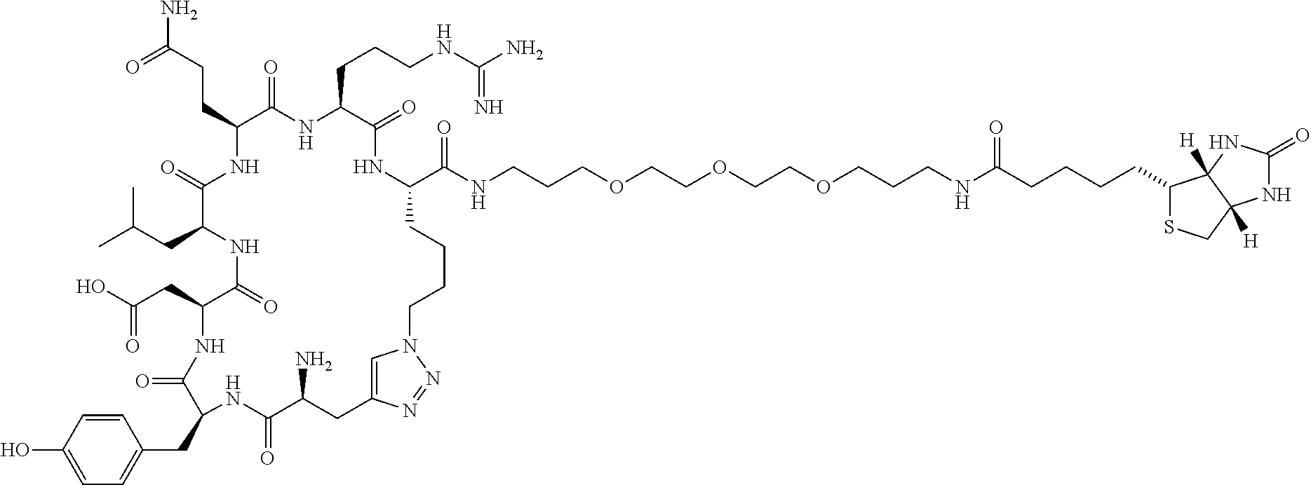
C(C1C(=O)NC(CCCNC(N)=N)C(=O)NC(C(NCCCOCCOCCOCCCNC(CCCCC2SCC3([H])C2([H])NC(=O)N3)=O)=O)CCCCN2C=C(N=N2)CC(N)C(=O)NC(CC2=CC=C(O)C=C2)C(=O)NC(CC(O)=O)C(=O)NC(CC(C)C)C(=O)N1)CC(=O)N
